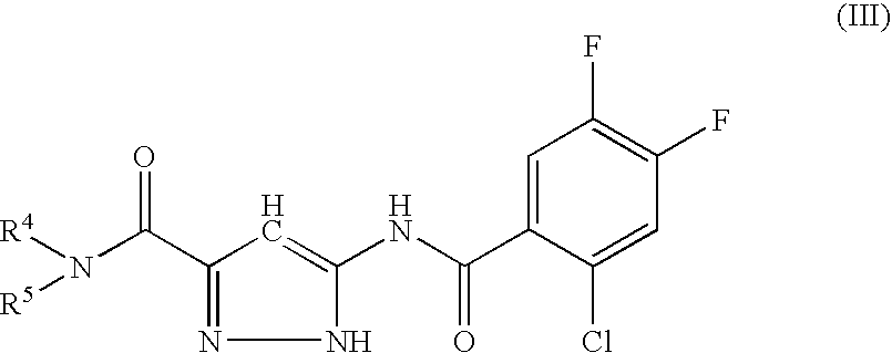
[R4]N(C(C1=NNC(NC(=O)C2=CC(F)=C(F)C=C2Cl)=C1)=O)[R5]
